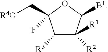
C1([R3])C([R1])([R2])C([B1])OC1(F)C[R4O]
